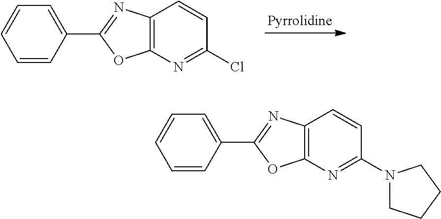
C12=C(N=C(Cl)C=C1)OC(C1=CC=CC=C1)=N2.C12=C(N=C(N3CCCC3)C=C1)OC(C1=CC=CC=C1)=N2
